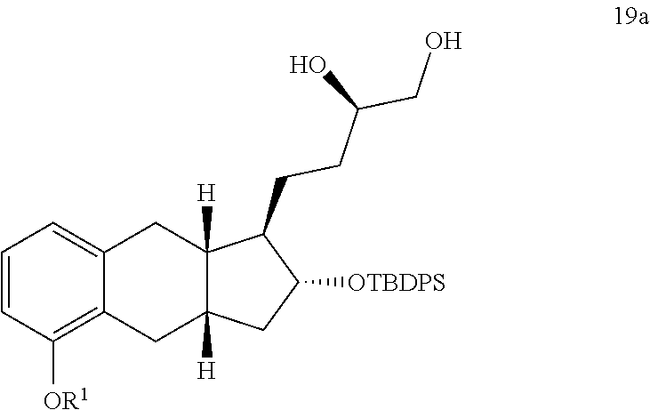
C1=CC([OR1])=C2C(=C1)CC1([H])C([H])(C2)CC([OTBDPS])C1CCC(CO)O
